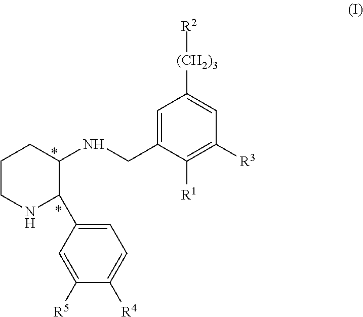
C1=C(CNC2CCCNC2C2=CC=C([R4])C([R5])=C2)C([R1])=C([R3])C=C1[(CH2)3][R2]
